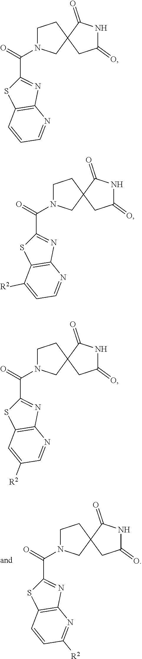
C(=O)(N1CCC2(C1)C(=O)NC(=O)C2)C1=NC2=C(S1)C=CC([R2])=N2.C(=O)(N1CCC2(C1)C(=O)NC(=O)C2)C1=NC2=C(S1)C=CC=N2.C(=O)(N1CCC2(C1)C(=O)NC(=O)C2)C1=NC2=C(S1)C([R2])=CC=N2.C(=O)(N1CCC2(C1)C(=O)NC(=O)C2)C1=NC2=C(S1)C=C([R2])C=N2
